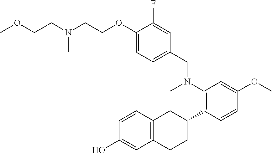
C(CN(CCOC1=CC=C(CN(C2=C(C3CC4=C(CC3)C=C(O)C=C4)C=CC(OC)=C2)C)C=C1F)C)OC
